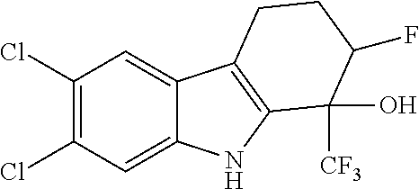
C1(Cl)=C(Cl)C=C2C(=C1)C1=C(N2)C([CF3])(O)C(F)CC1
